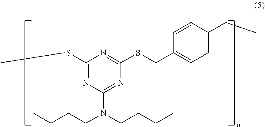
C1(SC)=NC(N(CCCC)CCCC)=NC(SCC2=CC=C(CC)C=C2)=N1
